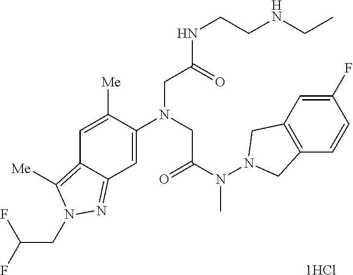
C1=C([Me])C(N(CC(N(N2CC3=C(C2)C=C(F)C=C3)C)=O)CC(NCCNCC)=O)=CC2=NN(CC(F)F)C([Me])=C12
